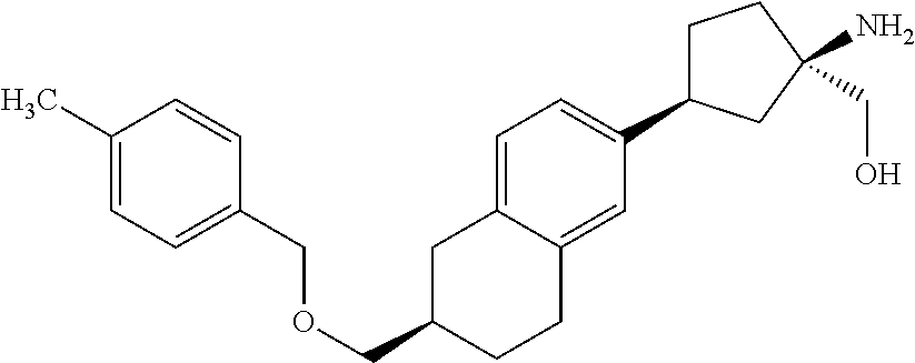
C1=C2C(=CC(C3CCC(CO)(N)C3)=C1)CCC(COCC1=CC=C(C)C=C1)C2
